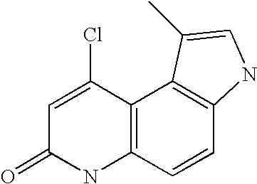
C12=C(C=CC3=C1C(C)=CN3)NC(=O)C=C2Cl
